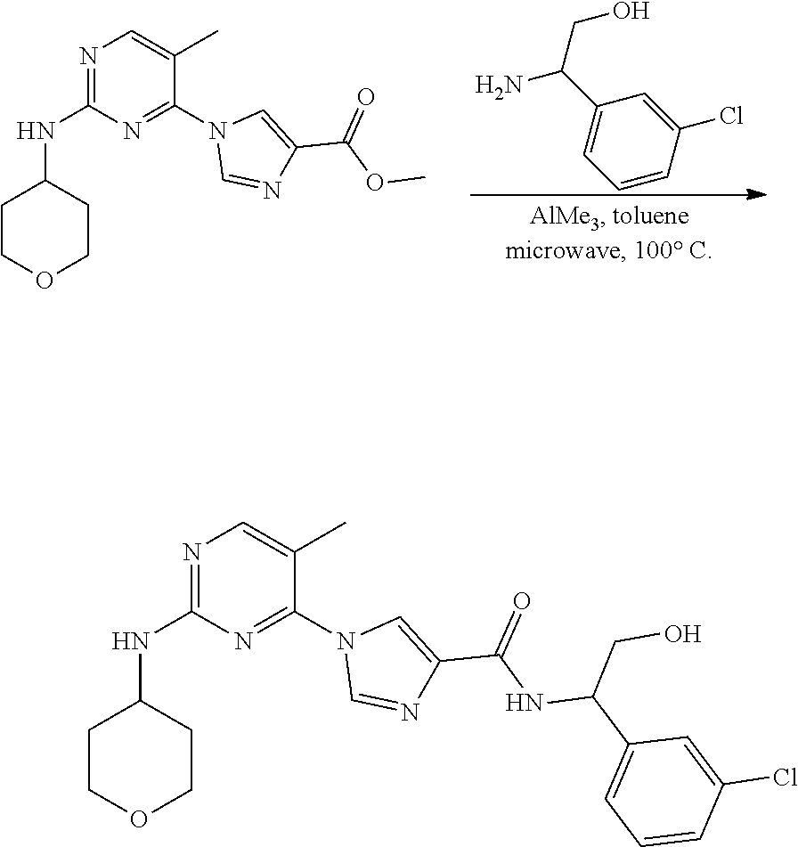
N1=C(NC2CCOCC2)N=C(N2C=NC(C(OC)=O)=C2)C(C)=C1.C1=CC(Cl)=CC(C(N)CO)=C1.N1=C(NC2CCOCC2)N=C(N2C=NC(C(NC(CO)C3=CC=CC(Cl)=C3)=O)=C2)C(C)=C1
